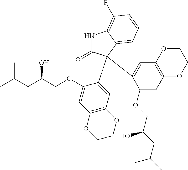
C1(OCC(CC(C)C)O)=CC2=C(C=C1C1(C3=CC4=C(C=C3OCC(CC(C)C)O)OCCO4)C(=O)NC3=C(F)C=CC=C31)OCCO2
